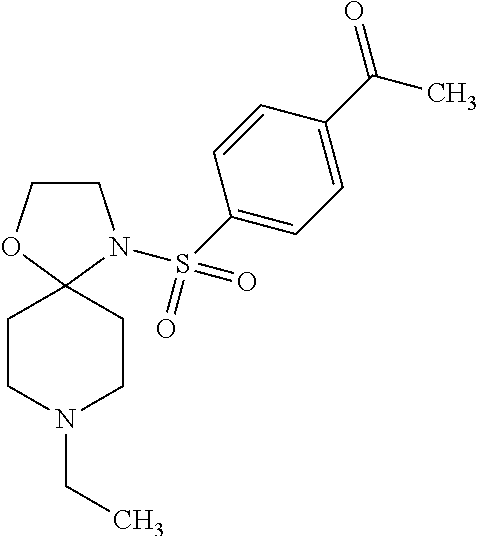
C1CN(S(C2=CC=C(C(=O)C)C=C2)(=O)=O)C2(O1)CCN(CC)CC2
